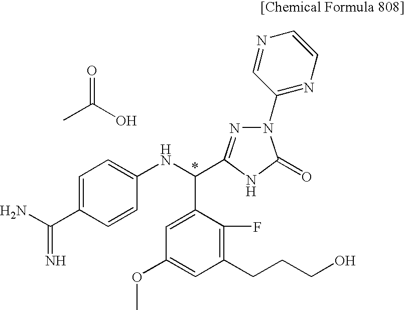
C1=C(C(N)=N)C=CC(NC(C2=CC(OC)=CC(CCCO)=C2F)C2=NN(C3=NC=CN=C3)C(=O)N2)=C1.CC(=O)O
